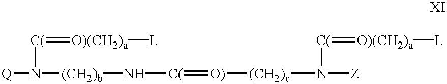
[Q]N([C(]=[O)(CH2)a][L])[(CH2)b]N[C(]=[O)][(CH2)c]N([Z])[C(]=[O)(CH2)a][L]
